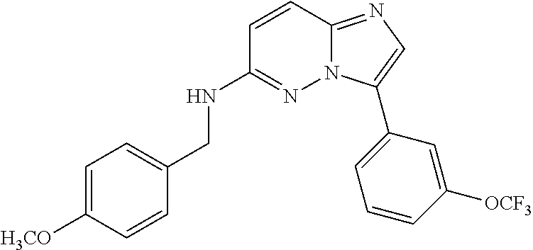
N(C1=NN2C(=NC=C2C2=CC=CC([OCF3])=C2)C=C1)CC1=CC=C([H3CO])C=C1
